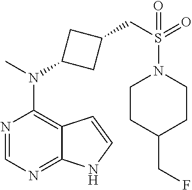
N1=CN=C2C(=C1N(C)C1CC(CS(=O)(=O)N3CCC(CF)CC3)C1)C=CN2
